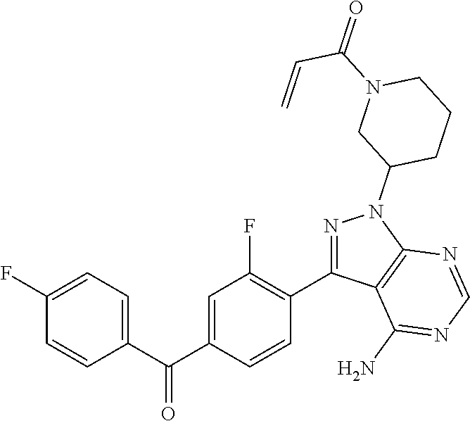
C1=C(C(C2=CC(F)=C(C3=NN(C4CCCN(C(=O)C=C)C4)C4=C3C(N)=NC=N4)C=C2)=O)C=CC(F)=C1
